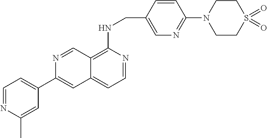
C12=C(NCC3=CN=C(N4CCS(=O)(=O)CC4)C=C3)N=CC=C1C=C(C1=CC=NC(C)=C1)N=C2
